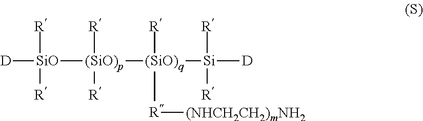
[D][SiO]([R])([R])[(SiO)p]([(SiO)q]([R][(NHCH2CH2)mNH2])([R])[Si]([R])([R])[D])([R])[R]
